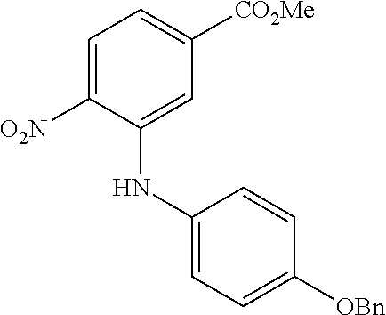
C1=C([O2N])C(NC2=CC=C([OBn])C=C2)=CC([CO2Me])=C1
